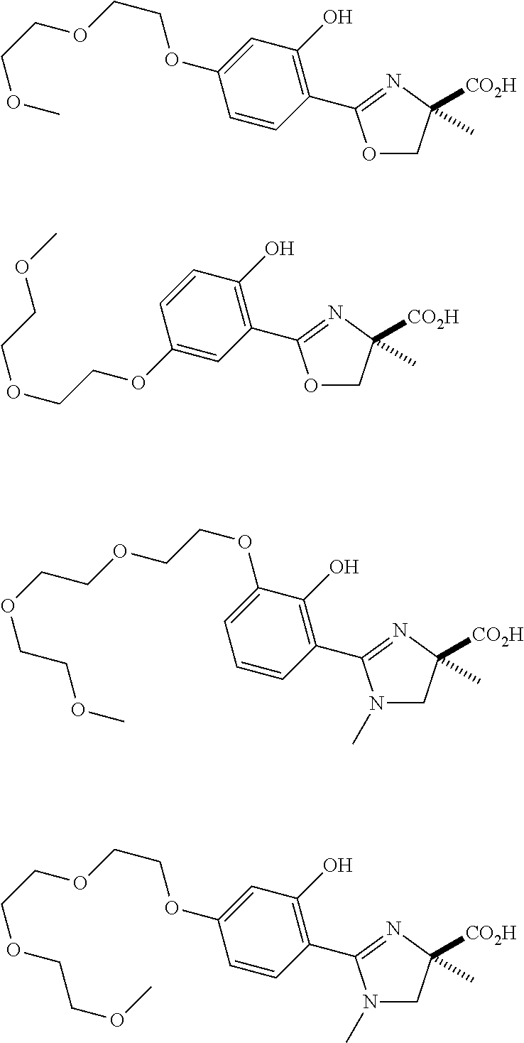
O1CC([CO2H])(C)N=C1C1=C(O)C=C(OCCOCCOC)C=C1.O1CC([CO2H])(C)N=C1C1=C(O)C=CC(OCCOCCOC)=C1.N1(C)CC([CO2H])(C)N=C1C1=C(O)C(OCCOCCOCCOC)=CC=C1.N1(C)CC([CO2H])(C)N=C1C1=C(O)C=C(OCCOCCOCCOC)C=C1
